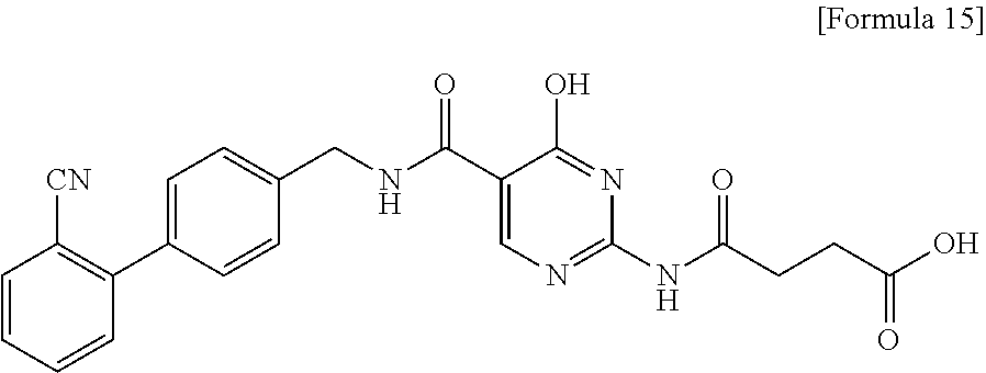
C1=C(C2=C([CN])C=CC=C2)C=CC(CNC(C2=CN=C(NC(CCC(O)=O)=O)N=C2O)=O)=C1
